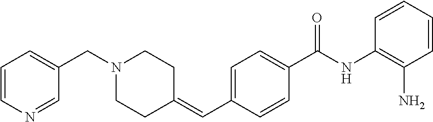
C1(C(NC2=C(N)C=CC=C2)=O)=CC=C(C=C2CCN(CC3=CC=CN=C3)CC2)C=C1
